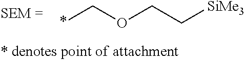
*COCC[SiMe3]
